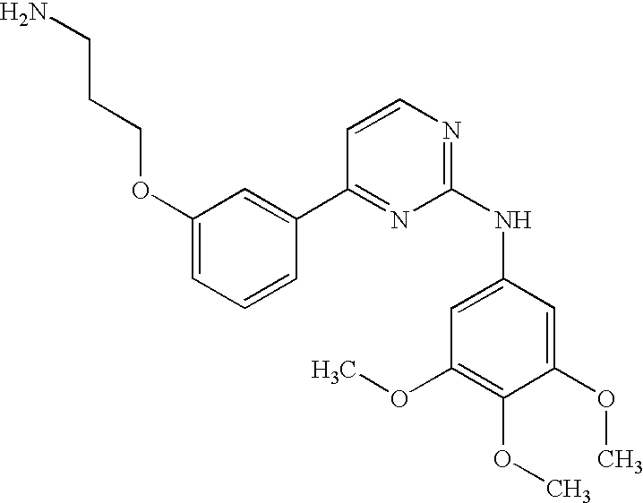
NCCCOC1=CC=CC(C2=NC(NC3=CC(OC)=C(OC)C(OC)=C3)=NC=C2)=C1
